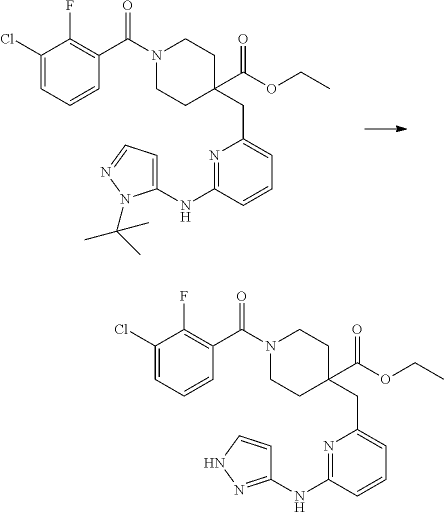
N1=C(NC2=CC=NN2C(C)(C)C)C=CC=C1CC1(C(OCC)=O)CCN(C(C2=C(F)C(Cl)=CC=C2)=O)CC1.N1=C(NC2=NNC=C2)C=CC=C1CC1(C(OCC)=O)CCN(C(C2=C(F)C(Cl)=CC=C2)=O)CC1
